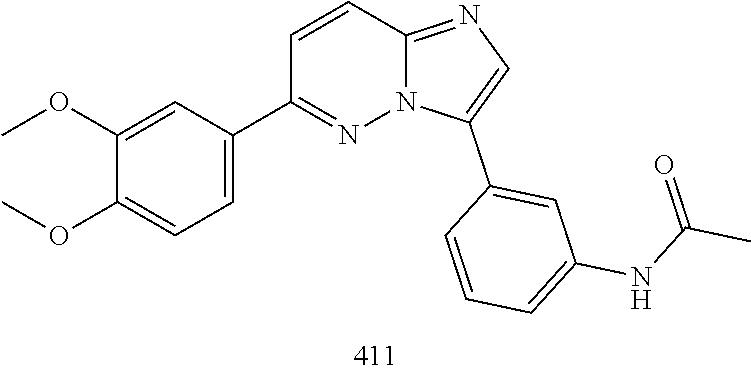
C1(C2=CC=C(OC)C(OC)=C2)=NN2C(=NC=C2C2=CC(NC(=O)C)=CC=C2)C=C1
